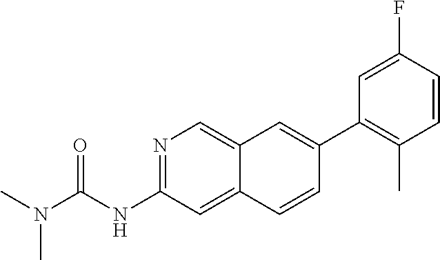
N1=C(NC(=O)N(C)C)C=C2C(=C1)C=C(C1=C(C)C=CC(F)=C1)C=C2
